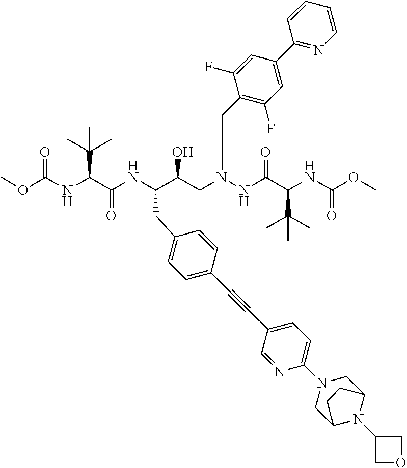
COC(NC(C(NC(C(CN(NC(C(NC(OC)=O)C(C)(C)C)=O)CC1=C(F)C=C(C2=NC=CC=C2)C=C1F)O)CC1=CC=C(C#CC2=CC=C(N3CC4N(C5COC5)C(C3)CC4)N=C2)C=C1)=O)C(C)(C)C)=O
